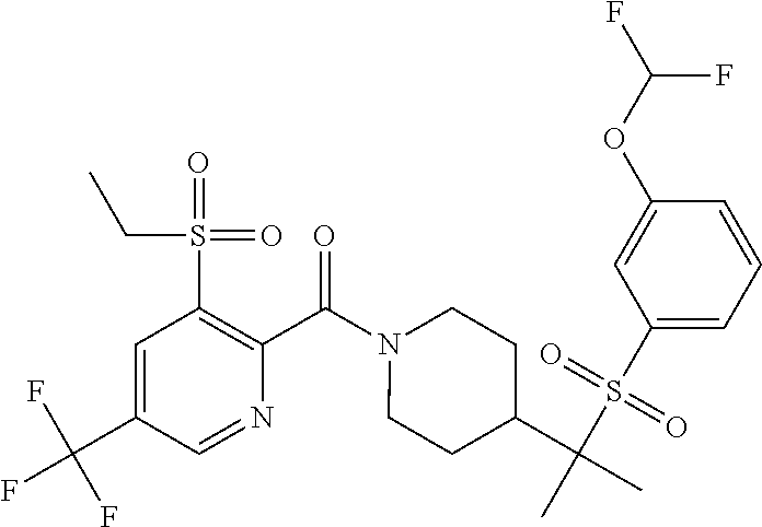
C1=C(C(F)(F)F)C=NC(C(N2CCC(C(C)(S(C3=CC=CC(OC(F)F)=C3)(=O)=O)C)CC2)=O)=C1S(=O)(=O)CC
